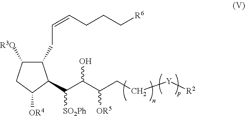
C1(CC=CCCC[R6])C([R3O])CC([OR4])C1C(C(C(CC[Y][R2])[OR5])O)[SO2Ph]
